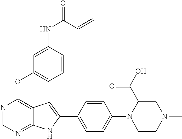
N1=CN=C2C(=C1OC1=CC=CC(NC(=O)C=C)=C1)C=C(C1=CC=C(N3CCN(C)CC3C(O)=O)C=C1)N2
